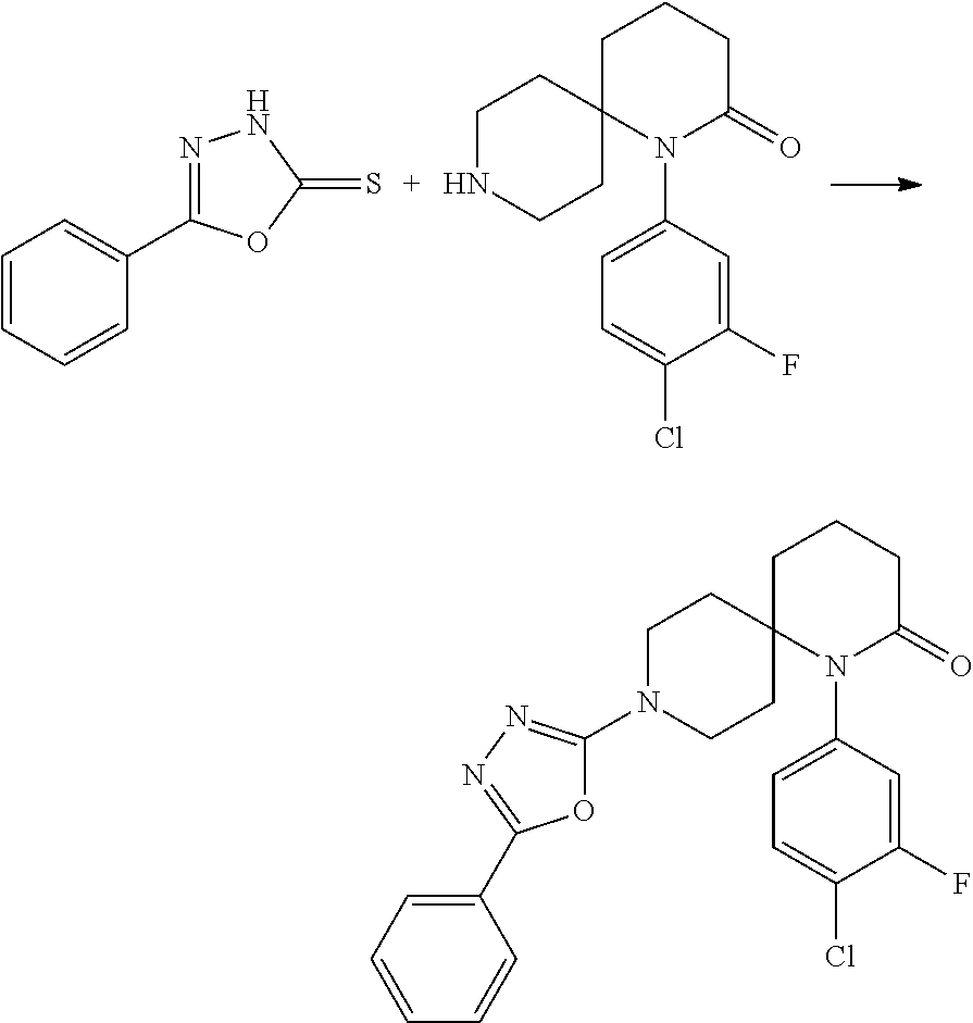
C1(N2CCC3(CC2)N(C2=CC=C(Cl)C(F)=C2)C(=O)CCC3)=NN=C(C2=CC=CC=C2)O1.N1CCC2(CC1)N(C1=CC=C(Cl)C(F)=C1)C(=O)CCC2.C1=CC=CC(C2=NNC(=S)O2)=C1
